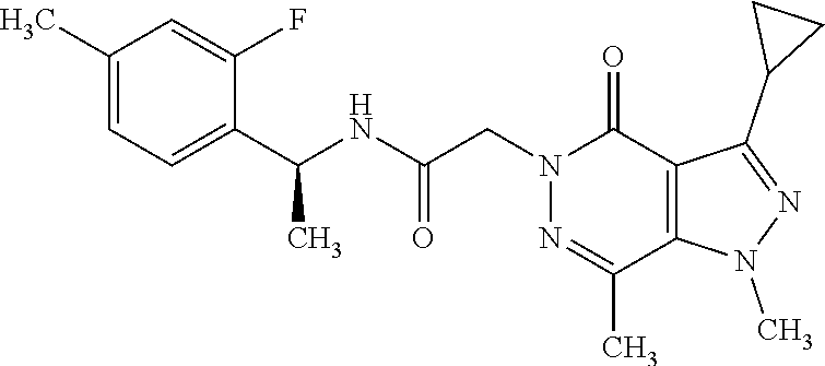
C1(C)=CC=C(C(NC(CN2C(=O)C3=C(C(C)=N2)N(C)N=C3C2CC2)=O)C)C(F)=C1
